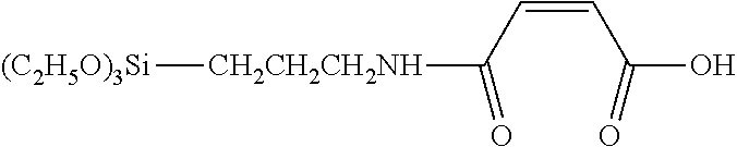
[(C2H5O)3Si][CH2CH2CH2NH]C(C=CC(O)=O)=O
